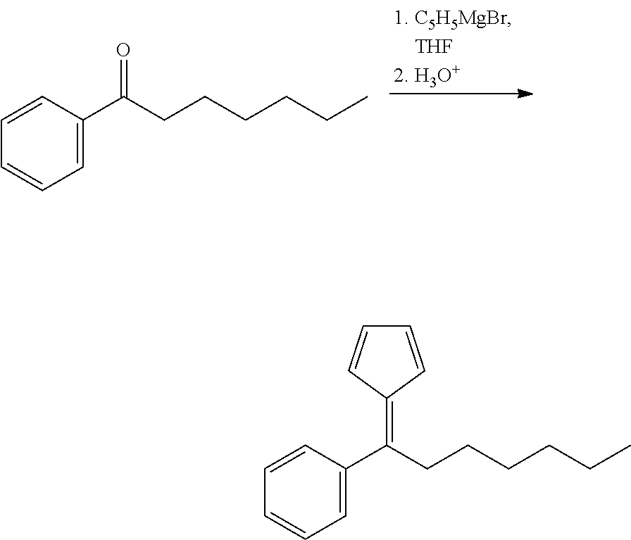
C1=C(C(CCCCCC)=O)C=CC=C1.C1=C(C(CCCCCC)=C2C=CC=C2)C=CC=C1
